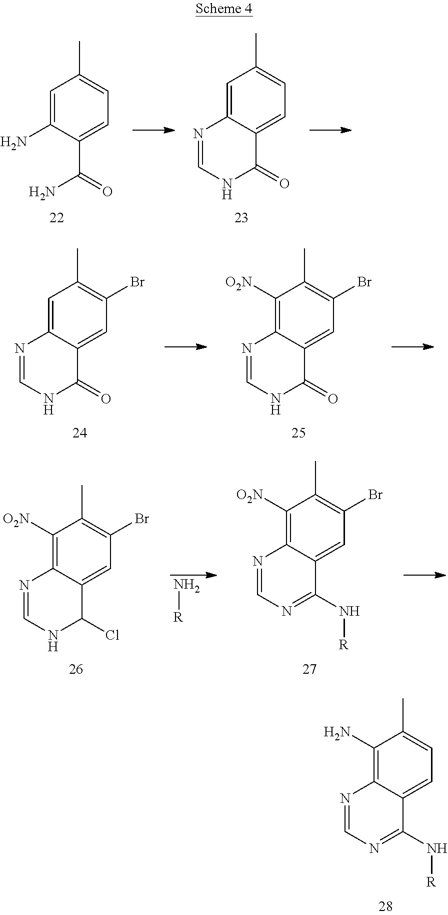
C1(N)=C2C(=CC=C1C)C(N[R])=NC=N2.C1=C(N)C(C(=O)N)=CC=C1C.C1=C2C(=CC=C1C)C(=O)NC=N2.C1=C2C(=CC(Br)=C1C)C(=O)NC=N2.C1([O2N])=C2C(=CC(Br)=C1C)C(=O)NC=N2.C1([O2N])=C2C(=CC(Br)=C1C)C(Cl)NC=N2.N[R].C1([O2N])=C2C(=CC(Br)=C1C)C(N[R])=NC=N2
